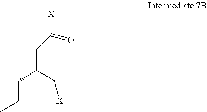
C(C(C[X])CCC)C([X])=O
